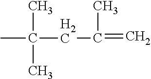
CC(CC(=C)C)(C)C
